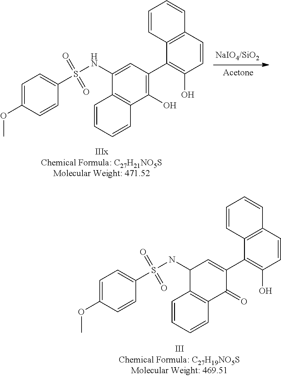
C1=CC2=C(C=C1)C(O)=C(C1=C(O)C=CC3=C1C=CC=C3)C=C2NS(C1=CC=C(OC)C=C1)(=O)=O.C1=CC2=C(C=C1)C(=O)C(C1=C(O)C=CC3=C1C=CC=C3)=CC2NS(C1=CC=C(OC)C=C1)(=O)=O
